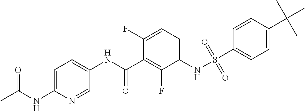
C1=C(NC(C)=O)N=CC(NC(C2=C(F)C(NS(C3=CC=C(C(C)(C)C)C=C3)(=O)=O)=CC=C2F)=O)=C1
